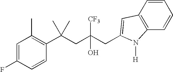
C1=C(F)C=CC(C(CC(CC2=CC3=C(C=CC=C3)N2[H])([CF3])O)(C)C)=C1C
